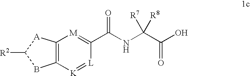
C12=C([A]C([R2])B1)[M]=C(C(NC(C(O)=O)([R7])[R8])=O)[L]=[K]2
